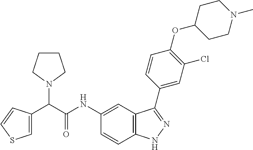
C1(NC(C(C2=CSC=C2)N2CCCC2)=O)=CC2=C(C=C1)NN=C2C1=CC(Cl)=C(OC2CCN(C)CC2)C=C1
